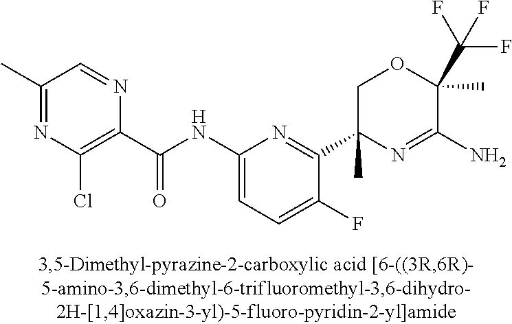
C1(C(NC2=CC=C(F)C(C3(C)N=C(N)C(C)(C(F)(F)F)OC3)=N2)=O)=C(Cl)N=C(C)C=N1
